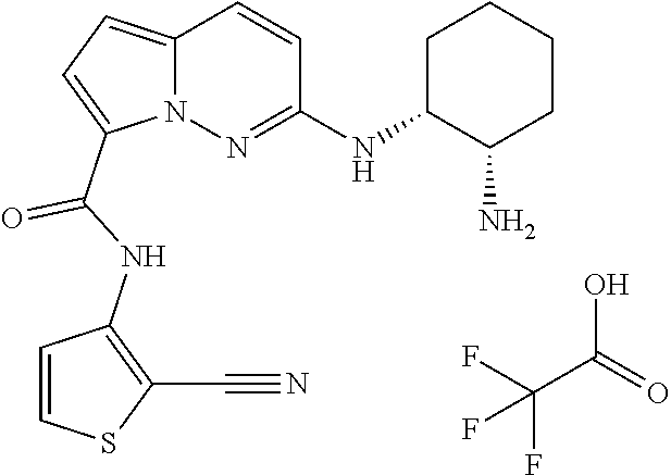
FC(F)(C(O)=O)F.N12C(=CC=C1C(NC1=C(C#N)SC=C1)=O)C=CC(NC1C(N)CCCC1)=N2
